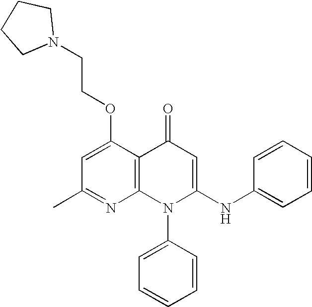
C1(C)=NC2=C(C(OCCN3CCCC3)=C1)C(=O)C=C(NC1=CC=CC=C1)N2C1=CC=CC=C1
